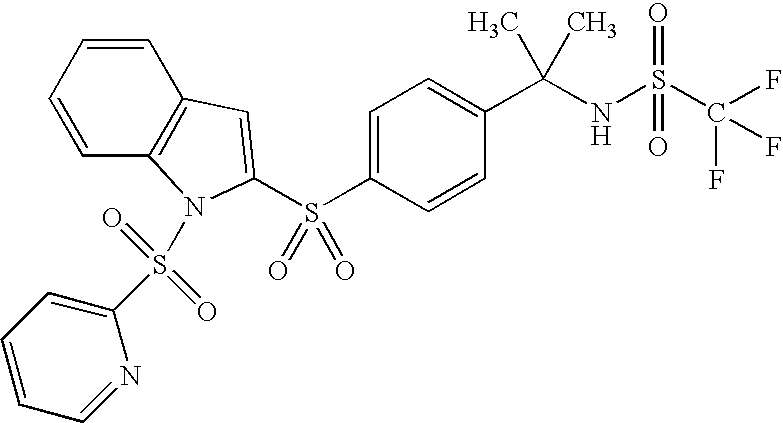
C1=C(S(C2=CC3=C(N2S(=O)(=O)C2=CC=CC=N2)C=CC=C3)(=O)=O)C=CC(C(NS(C(F)(F)F)(=O)=O)(C)C)=C1
